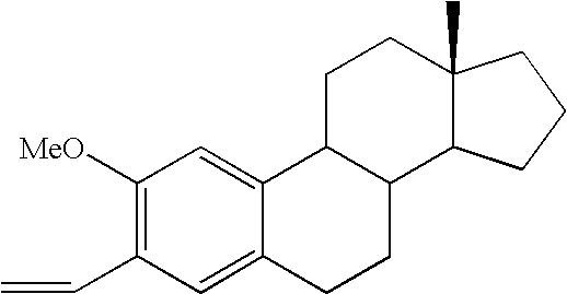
C1([MeO])=C(C=C)C=C2C(=C1)C1C(CC2)C2C(C)(CC1)CCC2
